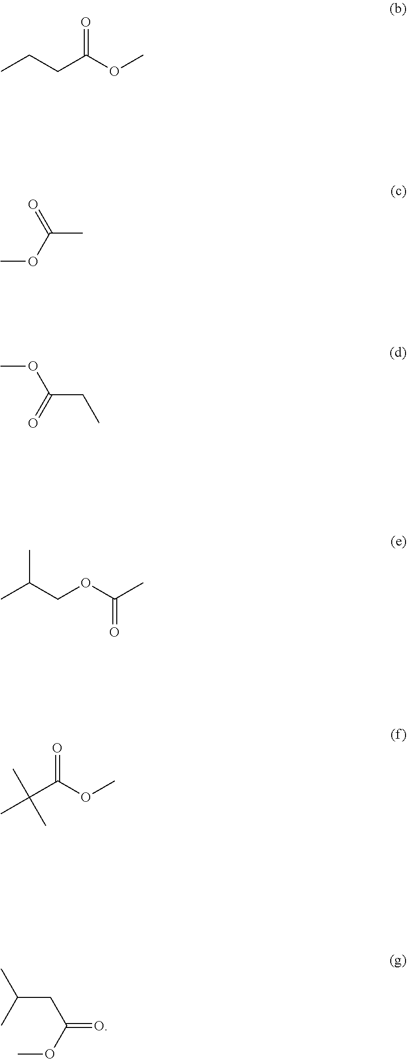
CCCC(OC)=O.COC(C)=O.COC(CC)=O.CC(COC(C)=O)C.C(C(OC)=O)(C)(C)C.CC(C)CC(=O)OC
